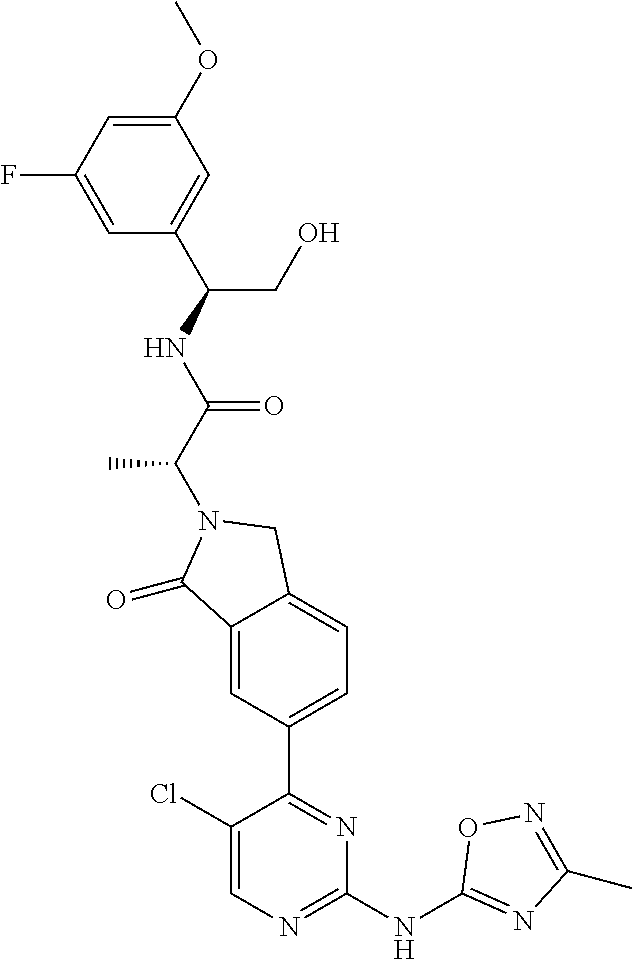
C1(=O)C2=CC(C3=NC(NC4=NC(C)=NO4)=NC=C3Cl)=CC=C2CN1C(C(=O)NC(CO)C1=CC(OC)=CC(F)=C1)C
